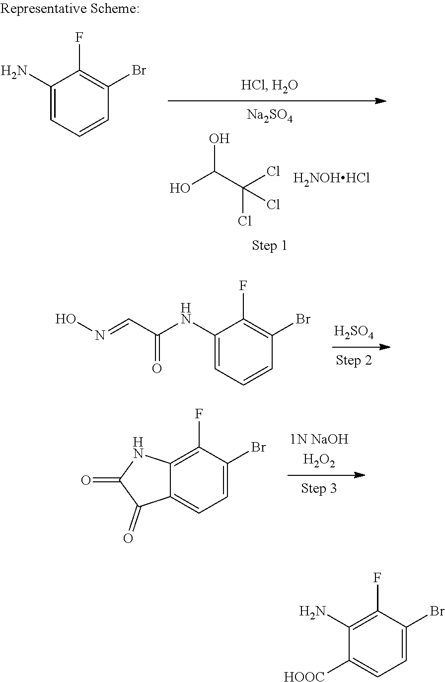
OC(O)C(Cl)(Cl)Cl.[H2NOHHCl].[Na2SO4].C1(N)=CC=CC(Br)=C1F.[H2SO4].C1(NC(C=NO)=O)=CC=CC(Br)=C1F.[1N NaOHH2O2].C12=C(F)C(Br)=CC=C1C(=O)C(=O)N2.C1(N)=C(F)C(Br)=CC=C1[HOOC]
